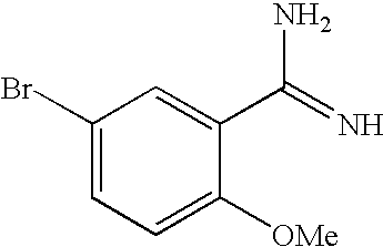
C1=C(Br)C=C(C(=N)N)C([OMe])=C1
